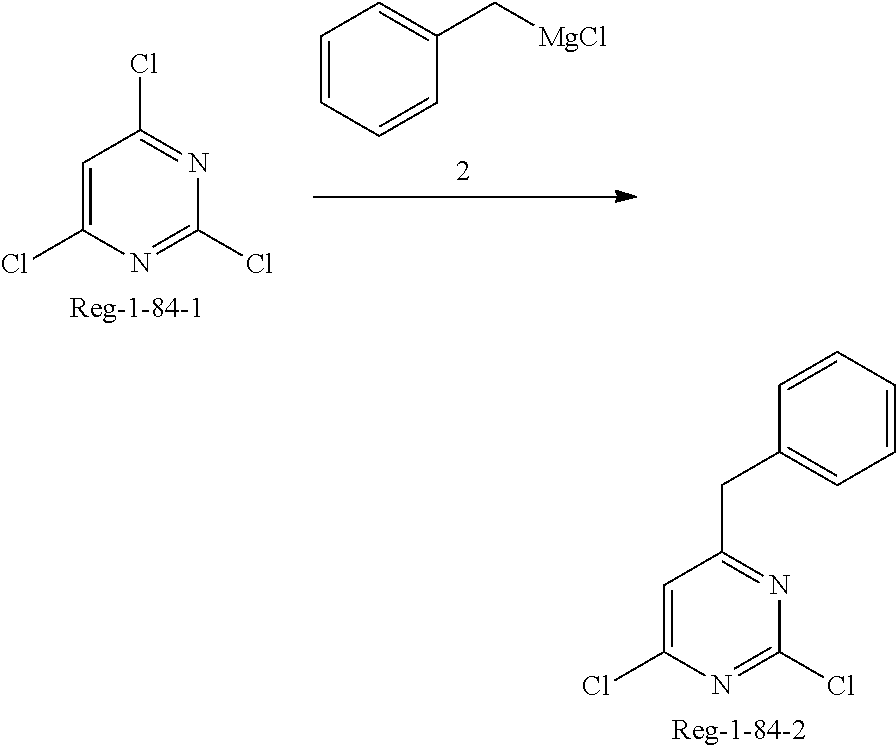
C1=C(Cl)N=C(Cl)N=C1CC1=CC=CC=C1.C1=C(Cl)N=C(Cl)N=C1Cl.C1=CC=CC(C[MgCl])=C1
